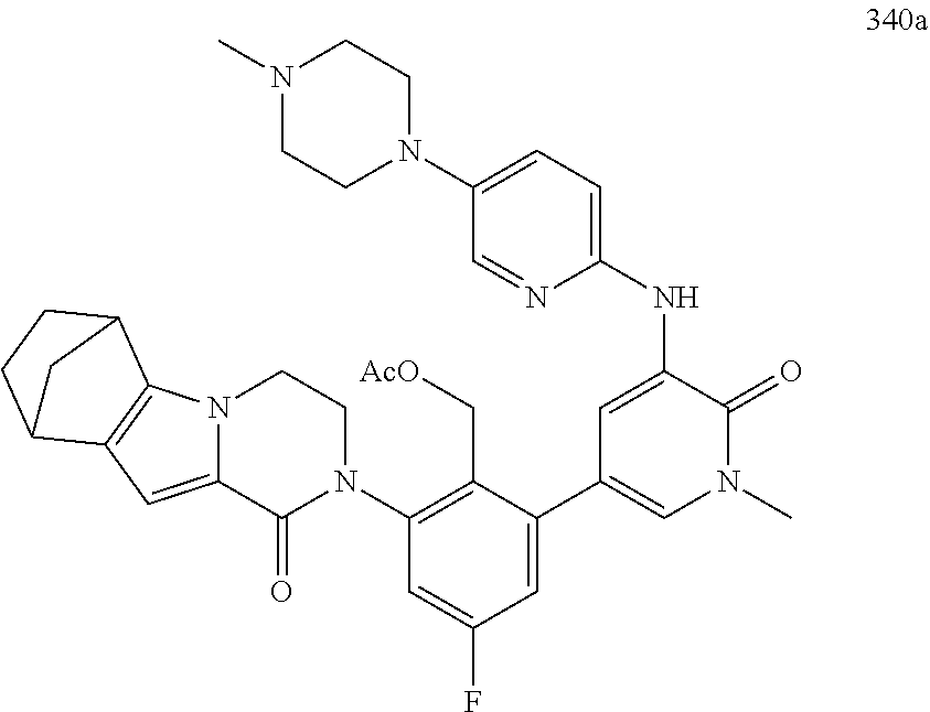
C1=C(NC2=CC=C(N3CCN(C)CC3)C=N2)C(=O)N(C)C=C1C1=CC(F)=CC(N2CCN3C(=CC4=C3C3CCC4C3)C2=O)=C1C[AcO]
